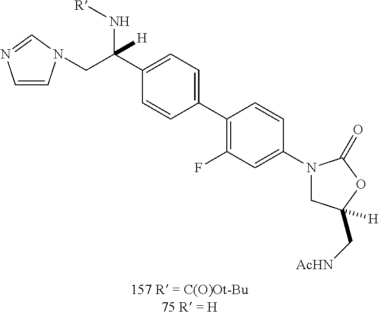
C1(C2=C(F)C=C(N3CC(C[AcHN])([H])OC3=O)C=C2)=CC=C(C(CN2C=CN=C2)(N[R])[H])C=C1
